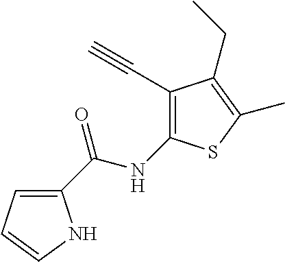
C1(C(NC2=C(C#C)C(CC)=C(C)S2)=O)=CC=CN1
